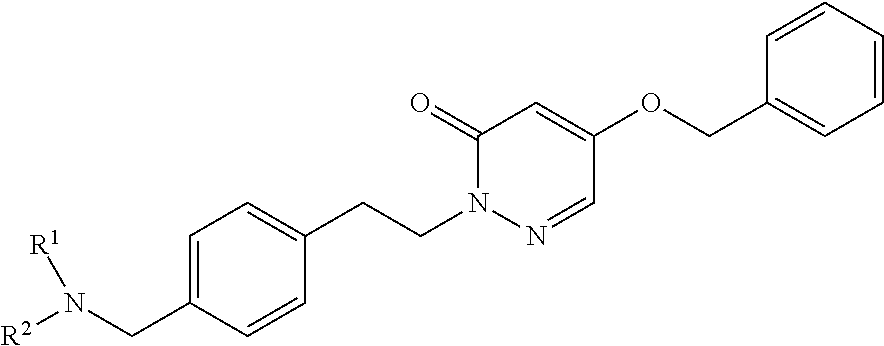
C1=C(CN([R2])[R1])C=CC(CCN2N=CC(OCC3=CC=CC=C3)=CC2=O)=C1
